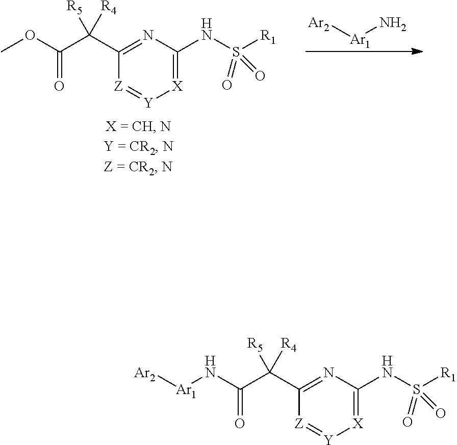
[Ar2][Ar1]N.C1(C(C(OC)=O)([R5])[R4])=NC(NS([R1])(=O)=O)=[X][Y]=[Z]1.C1(C(C(N[Ar1][Ar2])=O)([R5])[R4])=NC(NS([R1])(=O)=O)=[X][Y]=[Z]1
